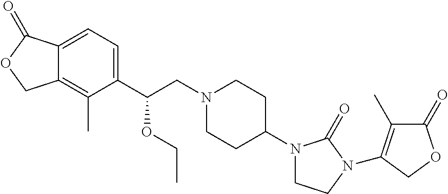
C(CN1CCC(N2CCN(C3=C(C)C(=O)OC3)C2=O)CC1)(C1=CC=C2C(=C1C)COC2=O)OCC
